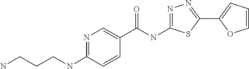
N1=C(NCCCN)C=CC(C(=O)NC2=NN=C(C3=CC=CO3)S2)=C1
